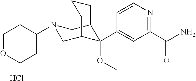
C1(C(N)=O)=NC=CC(C2(OC)C3CN(C4CCOCC4)CC2CCC3)=C1.Cl
